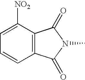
C1([NO2])=CC=CC2=C1C(=O)N(C)C2=O
